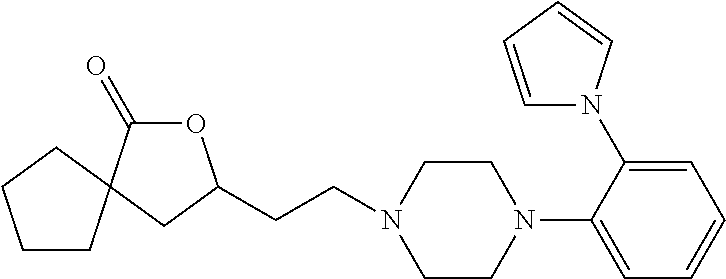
C1(N2CCN(CCC3OC(=O)C4(C3)CCCC4)CC2)=CC=CC=C1N1C=CC=C1
